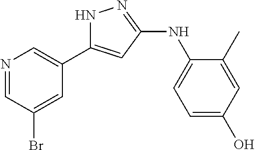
N1C(C2=CN=CC(Br)=C2)=CC(NC2=CC=C(O)C=C2C)=N1
